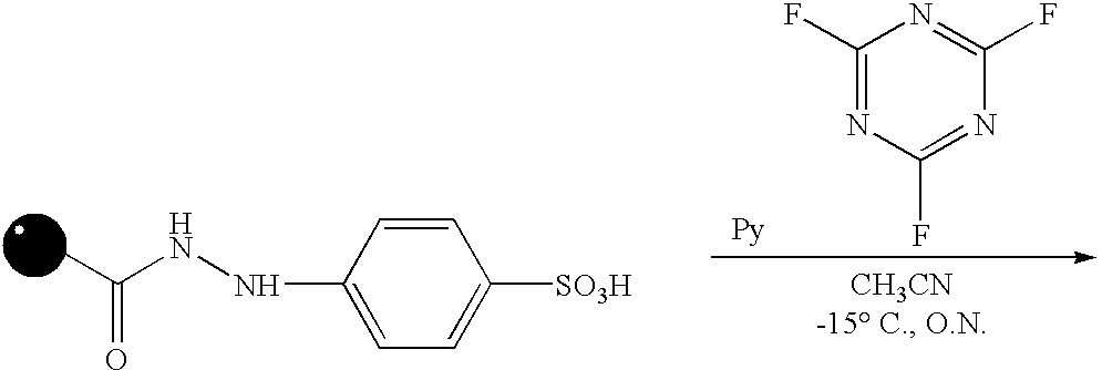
O=C(NNC1=CC=C([SO3H])C=C1)C.C1(F)=NC(F)=NC(F)=N1
